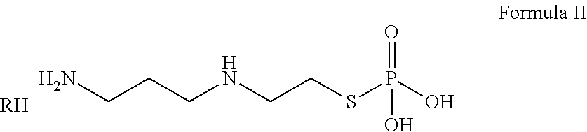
NCCCNCCSP(O)(=O)O.[RH]
